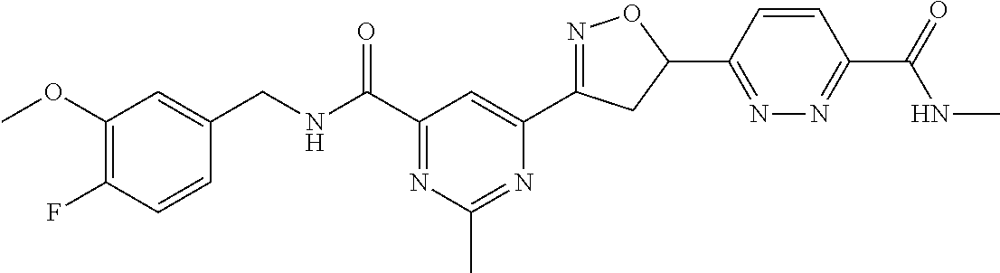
C1=CC(F)=C(OC)C=C1CNC(C1=NC(C)=NC(C2=NOC(C3=NN=C(C(=O)NC)C=C3)C2)=C1)=O
